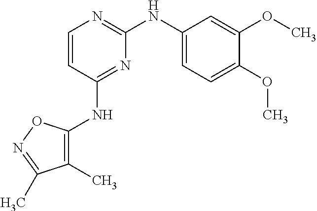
C1(C)=C(NC2=NC(NC3=CC=C(OC)C(OC)=C3)=NC=C2)ON=C1C
